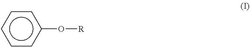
c1(O[R])ccccc1
